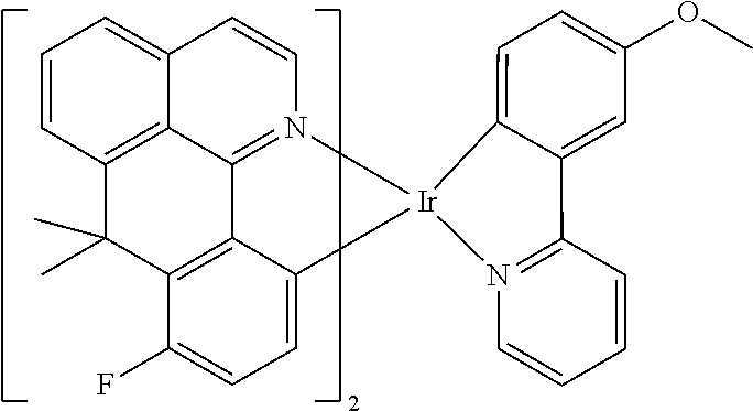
C12=CC=CC3=C1C1=N(C=C2)[Ir]2(C4=CC=C(F)C(=C14)C3(C)C)N1=C(C=CC=C1)C1=CC(OC)=CC=C21
